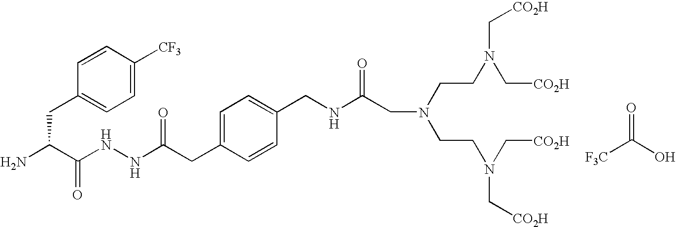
O=C(O)[F3C].C(C(N)C(NNC(CC1=CC=C(CNC(CN(CCN(C[CO2H])C[CO2H])CCN(C[CO2H])C[CO2H])=O)C=C1)=O)=O)C1=CC=C([CF3])C=C1
